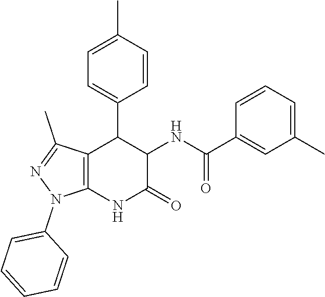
CC1=CC=CC(C(NC2C(C3=CC=C(C)C=C3)C3=C(NC2=O)N(C2=CC=CC=C2)N=C3C)=O)=C1
